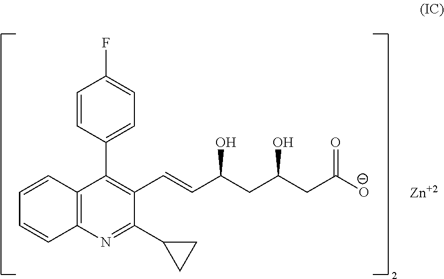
C1=CC(C2=C(C=CC(CC(CC([O-])=O)O)O)C(C3CC3)=NC3=C2C=CC=C3)=CC=C1F.[Zn]
